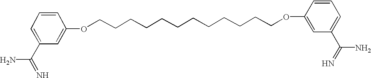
C1=CC=C(C(=N)N)C=C1OCCCCCCCCCCCCOC1=CC(C(=N)N)=CC=C1
